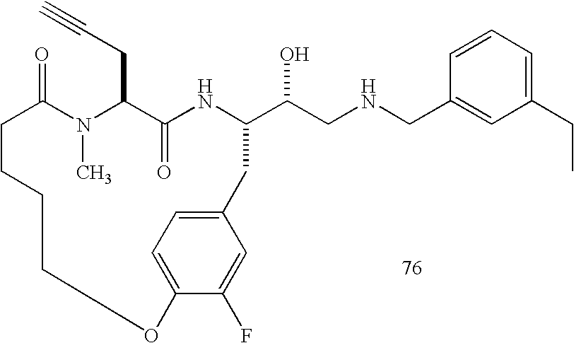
C1=CC=C(CC)C=C1CNCC(O)C1NC(=O)C(CC#C)N(C)C(=O)CCCCOC2=CC=C(C1)C=C2F
